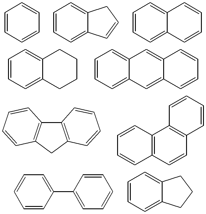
C1=CC=CC=C1.C1=CC=C2C(=C1)CC=C2.C1=CC=C2C(=C1)C=CC=C2.C1=CC=C2C(=C1)CCCC2.C1=CC=C2C(=C1)C=C1C(=C2)C=CC=C1.C12=C(CC3=C1C=CC=C3)C=CC=C2.C12=C(C=CC3=C1C=CC=C3)C=CC=C2.C1=CC=CC(C2=CC=CC=C2)=C1.C1=CC=C2C(=C1)CCC2
